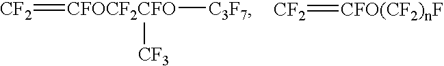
[CF2]=[CFOCF2CFO]([C3F7])[CF3].[CF2]=[CFO(CF2)nF]
